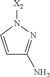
N1([X2])C=CC(N)=N1
